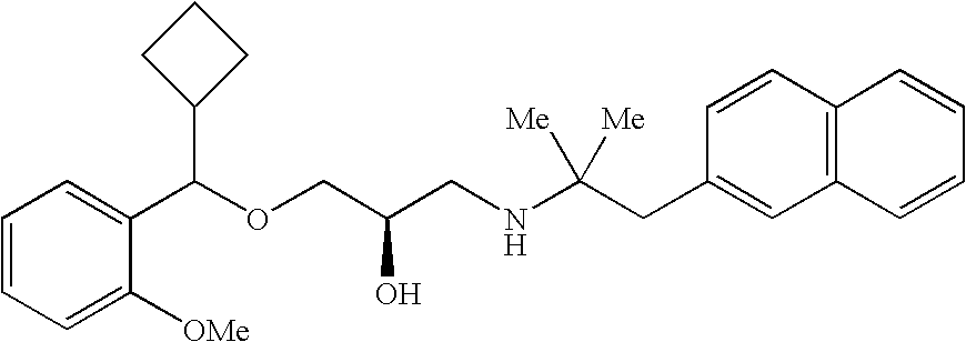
C1=C([OMe])C(C(OCC(CNC(CC2=CC3=C(C=C2)C=CC=C3)([Me])[Me])O)C2CCC2)=CC=C1
